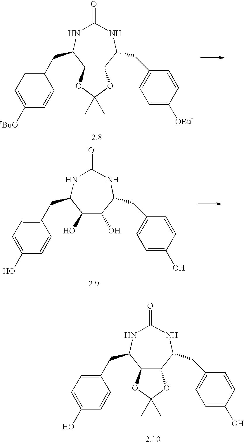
N1C(CC2=CC=C(O)C=C2)C2C(C(CC3=CC=C(O)C=C3)NC1=O)OC(C)(C)O2.N1C(CC2=CC=C([tBuO])C=C2)C2C(C(CC3=CC=C([OBut])C=C3)NC1=O)OC(C)(C)O2.N1C(CC2=CC=C(O)C=C2)C(O)C(O)C(CC2=CC=C(O)C=C2)NC1=O
